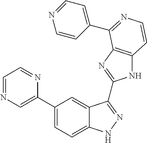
C1(C2=CN=CC=N2)=CC=C2C(=C1)C(C1=NC3=C(N1)C=CN=C3C1=CC=NC=C1)=NN2
